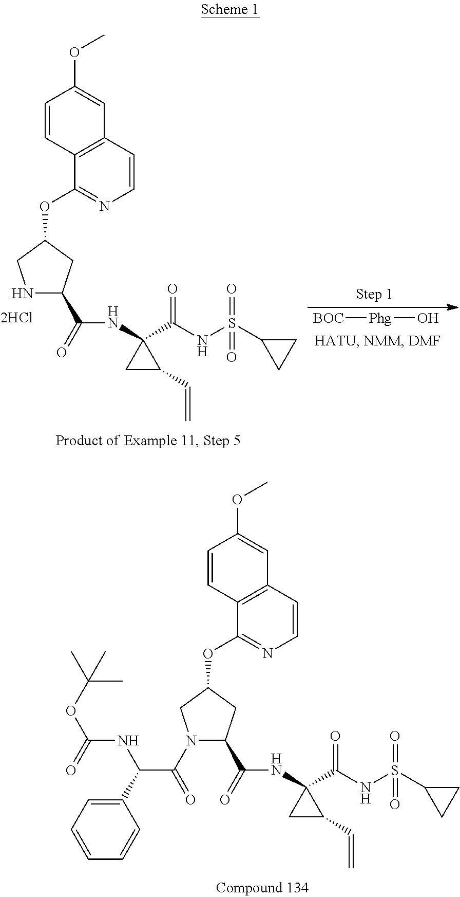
N1(C(=O)C(C2=CC=CC=C2)NC(OC(C)(C)C)=O)C(C(=O)NC2(C(NS(C3CC3)(=O)=O)=O)CC2C=C)CC(OC2=NC=CC3=C2C=CC(OC)=C3)C1.N1C(C(=O)NC2(C(NS(C3CC3)(=O)=O)=O)CC2C=C)CC(OC2=NC=CC3=C2C=CC(OC)=C3)C1.[BOC][Phg]O
